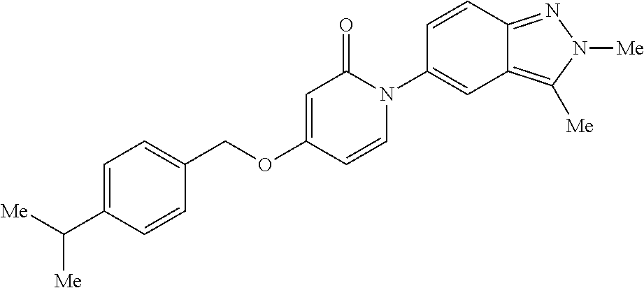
C(OC1=CC(=O)N(C2=CC3=C([Me])N([Me])N=C3C=C2)C=C1)C1=CC=C(C([Me])[Me])C=C1
